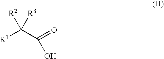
[R1]C(C(=O)O)([R3])[R2]
